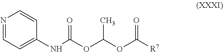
N1=CC=C(NC(OC(OC([R7])=O)C)=O)C=C1
